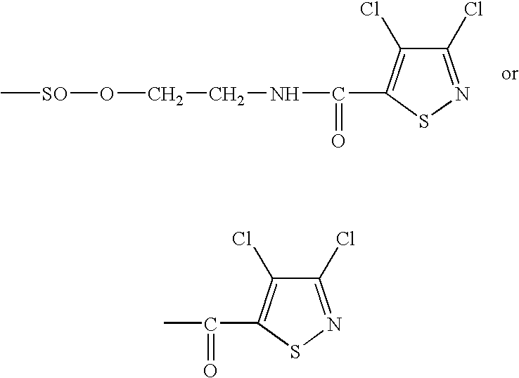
C[SO]OCCNC(=O)C1=C(Cl)C(Cl)=NS1.C(=O)(C1=C(Cl)C(Cl)=NS1)C
